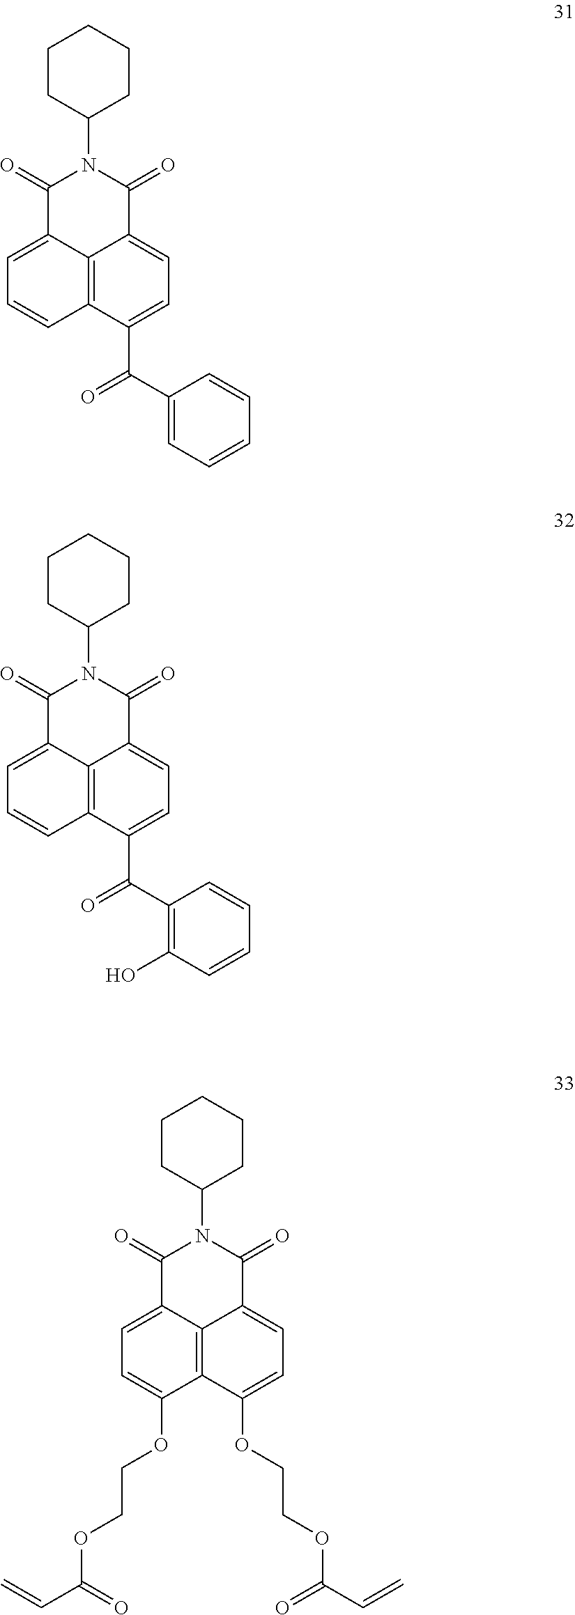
C12=CC=CC3=C1C(=CC=C3C(=O)C1=CC=CC=C1)C(=O)N(C1CCCCC1)C2=O.C12=CC=CC3=C1C(=CC=C3C(=O)C1=C(O)C=CC=C1)C(=O)N(C1CCCCC1)C2=O.C12=CC=C(OCCOC(C=C)=O)C3=C1C(=CC=C3OCCOC(C=C)=O)C(=O)N(C1CCCCC1)C2=O
